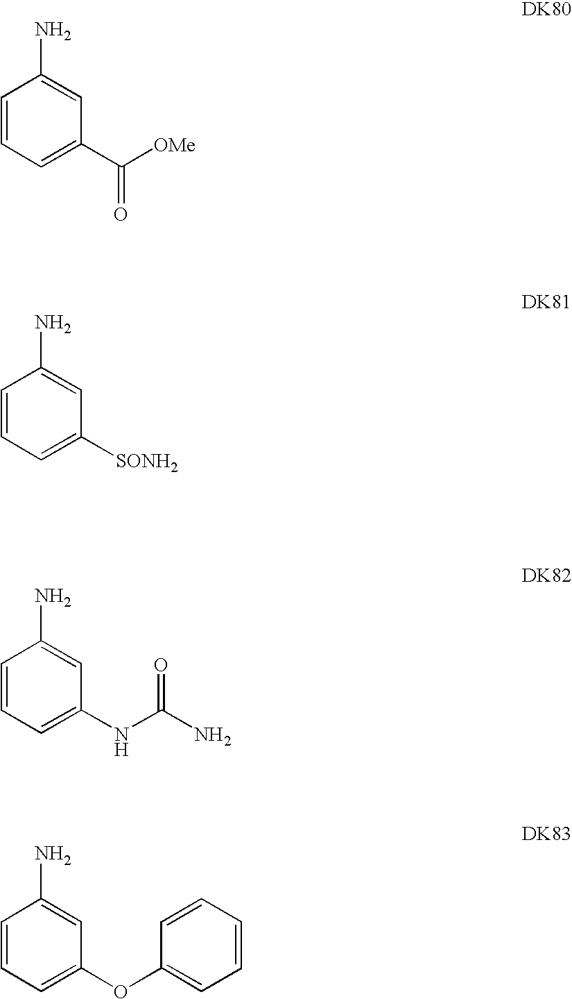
C1=CC=C(C([OMe])=O)C=C1N.C1=CC=C([SONH2])C=C1N.C1=CC=C(NC(N)=O)C=C1N.C1=CC=C(OC2=CC=CC=C2)C=C1N
